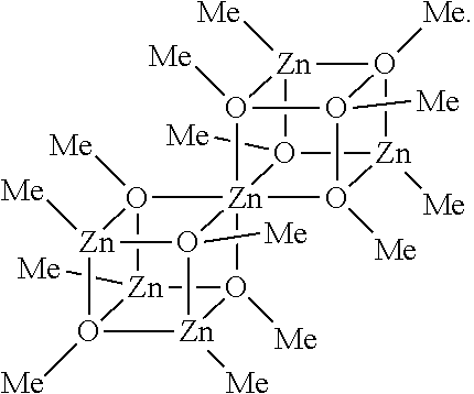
[Zn]12([Me])O3([Me])[Zn]4([Me])O1([Me])[Zn]1([Me])O2([Me])[Zn]325(O41[Me])O1([Me])[Zn]3([Me])O4([Me])[Zn]1([Me])O2([Me])O4([Me])O35[Me]
